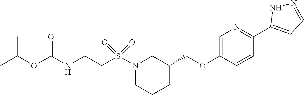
C1=C(OCC2CN(S(CCNC(OC(C)C)=O)(=O)=O)CCC2)C=CC(C2=CC=NN2)=N1
